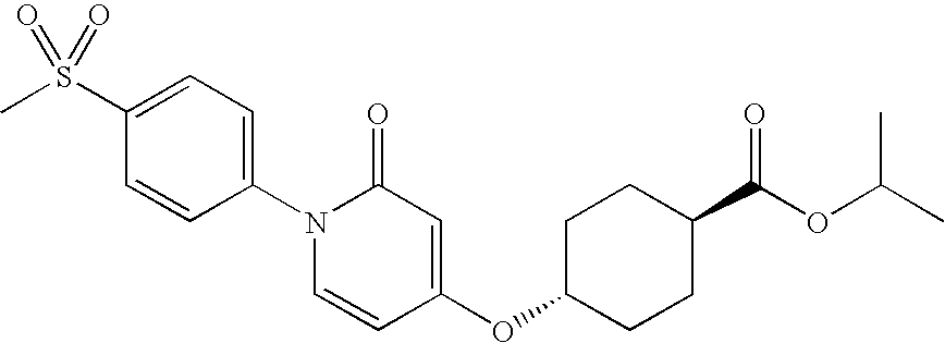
C1=C(S(C)(=O)=O)C=CC(N2C=CC(OC3CCC(C(=O)OC(C)C)CC3)=CC2=O)=C1
